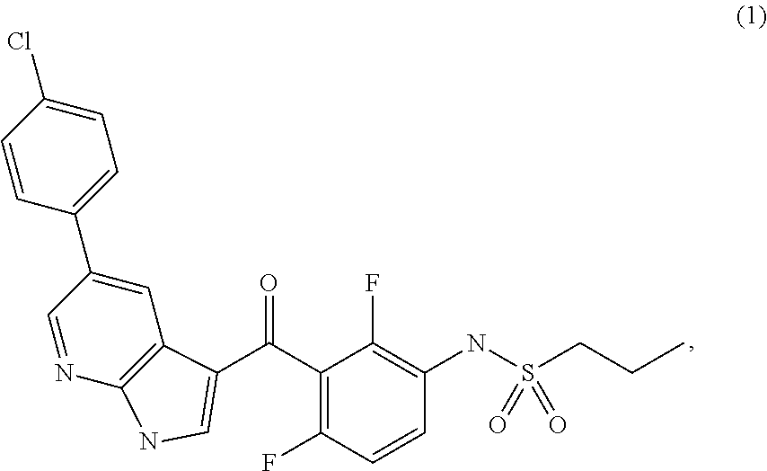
C1=C(Cl)C=CC(C2=CC3=C(N=C2)NC=C3C(=O)C2=C(F)C=CC(NS(CCC)(=O)=O)=C2F)=C1
